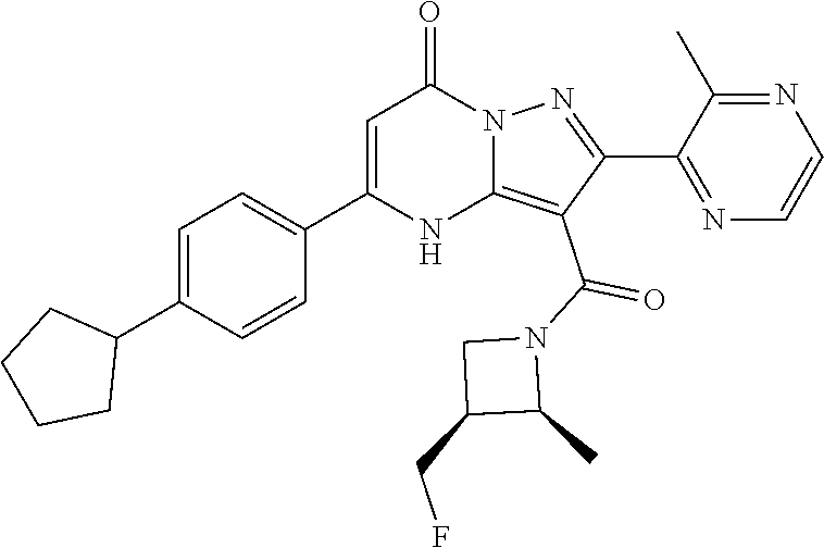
C1(C2=CC=C(C3CCCC3)C=C2)=CC(=O)N2C(=C(C(=O)N3C(C)C(CF)C3)C(C3=NC=CN=C3C)=N2)N1
